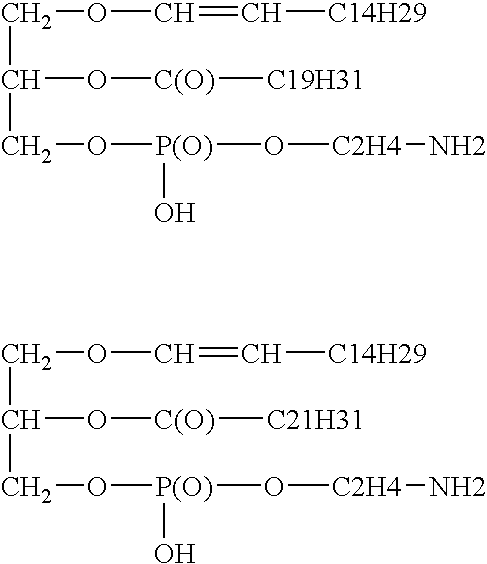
C(C(CO[P(O)](O[C2H4]N)O)O[C(O)][C19H31])OC=C[C14H29].C(C(CO[P(O)](O[C2H4]N)O)O[C(O)][C21H31])OC=C[C14H29]
